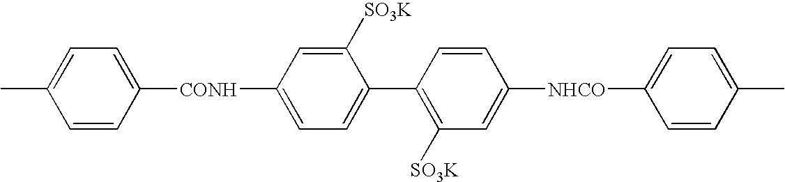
C1([SO3K])=CC([CONH]C2=CC=C(C)C=C2)=CC=C1C1=C([SO3K])C=C([NHCO]C2=CC=C(C)C=C2)C=C1
